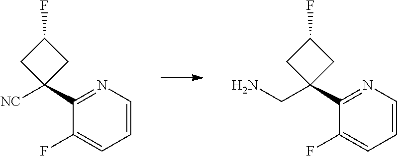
C1=CN=C(C2([NC])CC(F)C2)C(F)=C1.C1=CN=C(C2(CN)CC(F)C2)C(F)=C1
